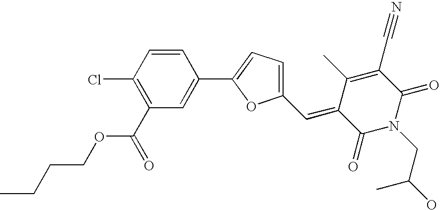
C1=CC(Cl)=C(C(=O)OCCCC)C=C1C1=CC=C(C=C2C(C)=C(C#N)C(=O)N(CC(O)C)C2=O)O1
